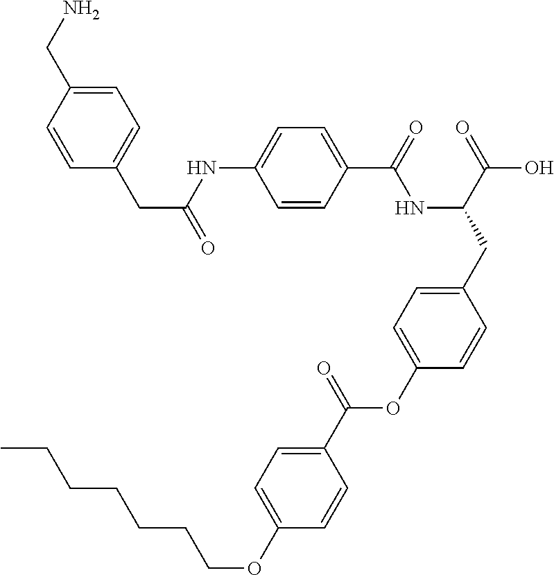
C1=CC(C(=O)NC(CC2=CC=C(OC(C3=CC=C(OCCCCCCC)C=C3)=O)C=C2)C(=O)O)=CC=C1NC(CC1=CC=C(CN)C=C1)=O
